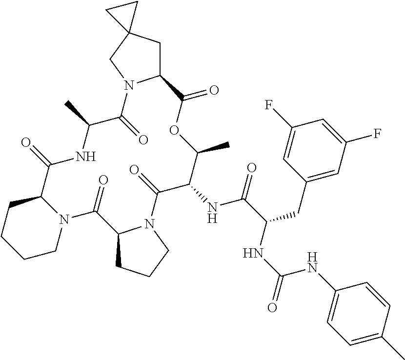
C12CC3(CN1C(=O)C(C)NC(=O)C1CCCCN1C(=O)C1CCCN1C(=O)C(NC(=O)C(CC1=CC(F)=CC(F)=C1)NC(=O)NC1=CC=C(C)C=C1)C(C)OC2=O)CC3
